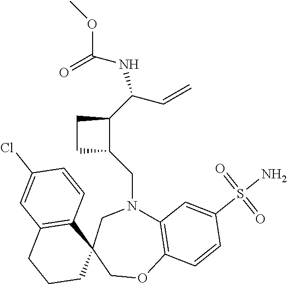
C12=C(OCC3(CN1CC1C(C(NC(=O)OC)C=C)CC1)C1=C(CCC3)C=C(Cl)C=C1)C=CC(S(N)(=O)=O)=C2
